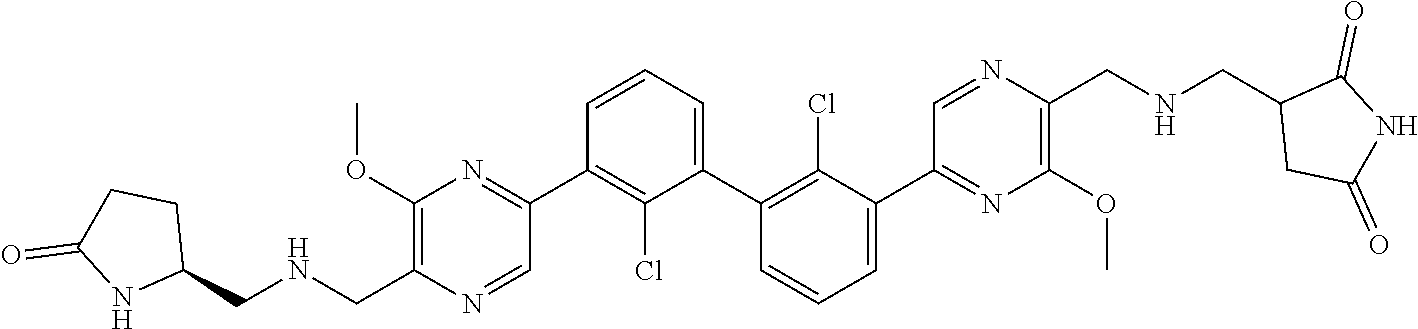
C1(OC)=C(C[HN]CC2CCC(=O)N2)N=CC(C2=C(Cl)C(C3=C(Cl)C(C4=NC(OC)=C(CNCC5CC(=O)NC5=O)N=C4)=CC=C3)=CC=C2)=N1
